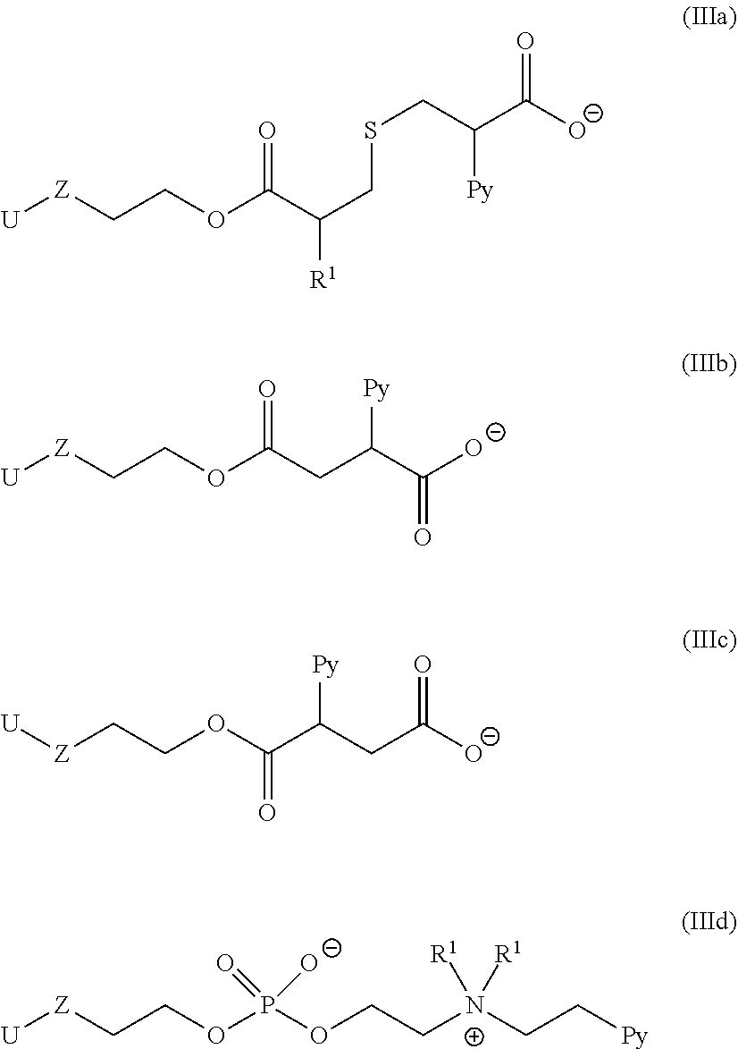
C(C(=O)[O-])(CSCC([R1])C(OCC[Z][U])=O)[Py].C(OCC[Z][U])(=O)CC(C(=O)[O-])[Py].C(=O)([O-])CC(C(OCC[Z][U])=O)[Py].C([N+](CC[Py])([R1])[R1])COP(=O)([O-])OCC[Z][U]
